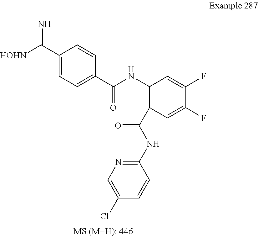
C1(C([HOHN])=N)=CC=C(C(NC2=C(C(NC3=NC=C(Cl)C=C3)=O)C=C(F)C(F)=C2)=O)C=C1
